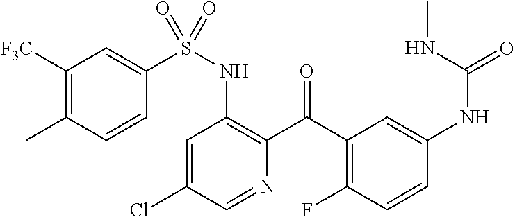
C1=C(Cl)C=NC(C(C2=C(F)C=CC(NC(=O)NC)=C2)=O)=C1NS(=O)(C1=CC([F3C])=C(C)C=C1)=O
